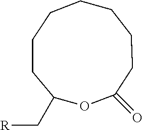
O1C(C[R])CCCCCCCC1=O
